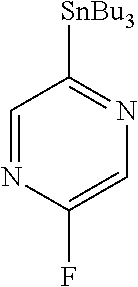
C1=NC(F)=CN=C1[SnBu3]
